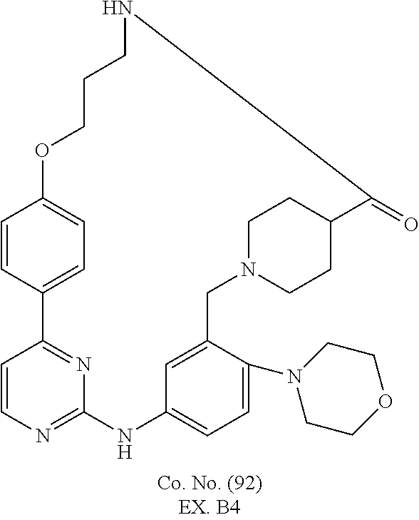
C1=CC2=NC(=N1)NC1=CC=C(N3CCOCC3)C(=C1)CN1CCC(CC1)C(=O)NCCCOC1=CC=C2C=C1
